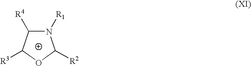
N1([R1])C([R4])C([R3])OC1[R2]
